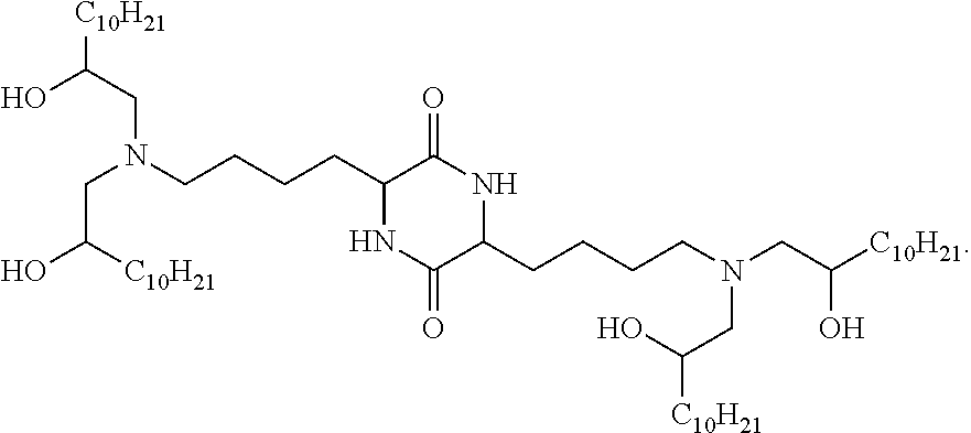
OC(CN(CCCCC1C(=O)NC(CCCCN(CC([C10H21])O)CC([C10H21])O)C(=O)N1)CC(O)[C10H21])[C10H21]
